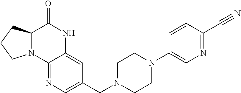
N12C(C(=O)NC3=CC(CN4CCN(C5=CN=C(C#N)C=C5)CC4)=CN=C13)CCC2
